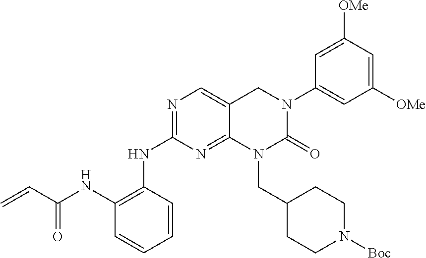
C1(NC2=C(NC(C=C)=O)C=CC=C2)=NC=C2C(=N1)N(CC1CCN([Boc])CC1)C(=O)N(C1=CC([OMe])=CC([OMe])=C1)C2
